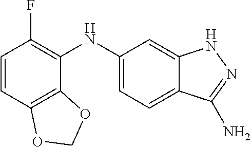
C1=CC2=C(C(NC3=CC=C4C(=C3)NN=C4N)=C1F)OCO2
